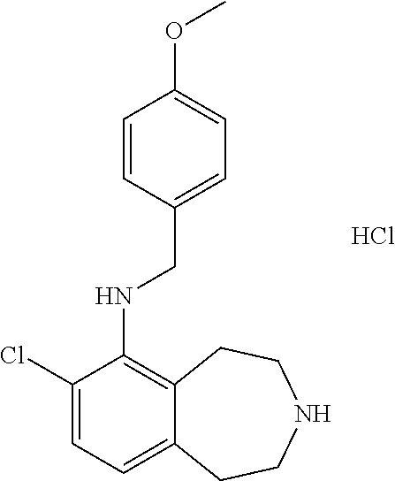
C1=CC(CNC2=C3C(=CC=C2Cl)CCNCC3)=CC=C1OC.Cl
